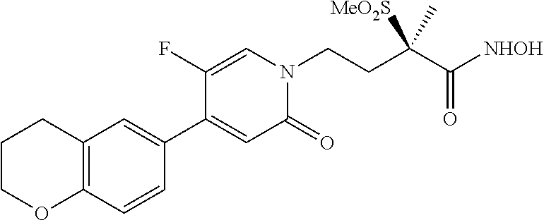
C12=C(C=CC(C3=CC(=O)N(CCC(C([NHOH])=O)(C)[MeO2S])C=C3F)=C1)OCCC2
